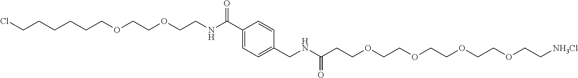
ClCCCCCCOCCOCCNC(C1=CC=C(CNC(CCOCCOCCOCCOCC[NH3Cl])=O)C=C1)=O
